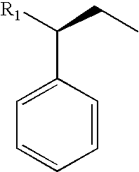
C1=CC=CC(C([R1])CC)=C1
